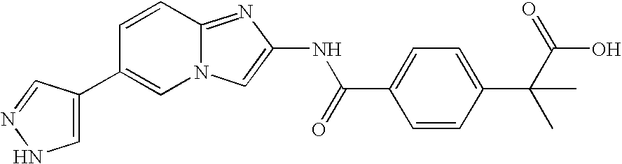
C1=CC2=NC(NC(C3=CC=C(C(C)(C)C(O)=O)C=C3)=O)=CN2C=C1C1=CNN=C1
